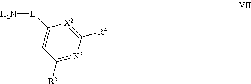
C1([L]N)=CC([R5])=[X3]C([R4])=[X2]1
